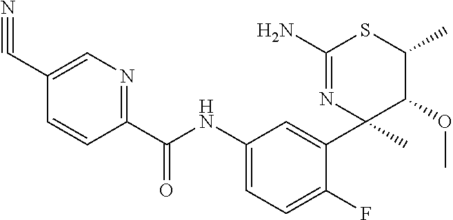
C1(C(NC2=CC=C(F)C(C3(C)C(OC)C(C)SC(N)=N3)=C2)=O)=NC=C(C#N)C=C1
